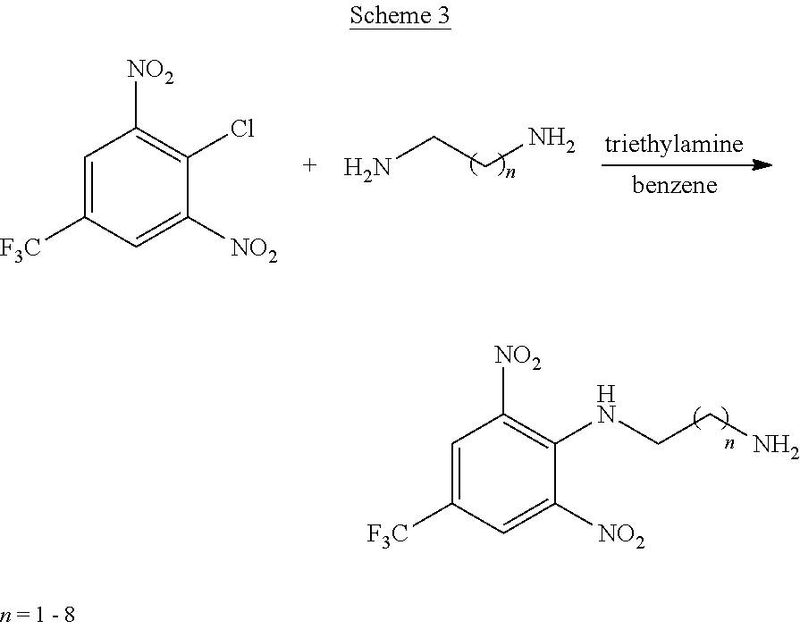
NCCN.C1=C([F3C])C=C([NO2])C(Cl)=C1[NO2].C1=C([F3C])C=C([NO2])C(NCCN)=C1[NO2]
